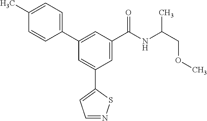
C1=NSC(C2=CC(C3=CC=C(C)C=C3)=CC(C(NC(COC)C)=O)=C2)=C1
